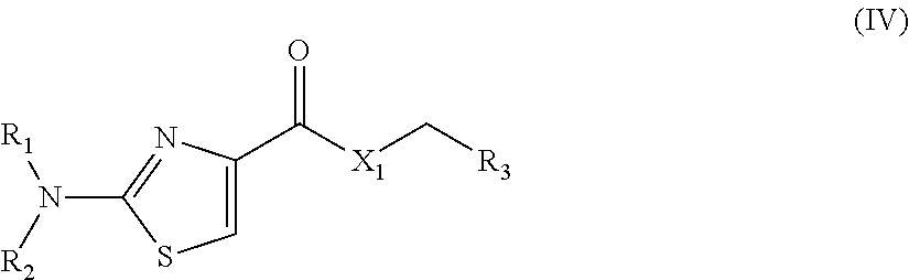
C1=C(C([X1]C[R3])=O)N=C(N([R2])[R1])S1
